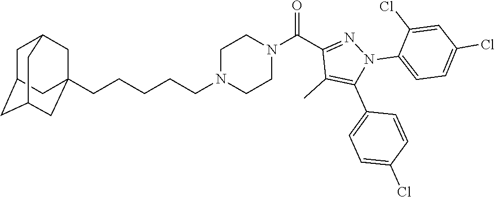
C(CCCCN1CCN(C(C2=NN(C3=CC=C(Cl)C=C3Cl)C(C3=CC=C(Cl)C=C3)=C2C)=O)CC1)C12CC3CC(CC(C1)C3)C2
